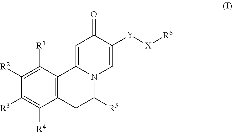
C1([R2])=C([R1])C2=C(C([R4])=C1[R3])CC([R5])N1C2=CC(=O)C([Y][X][R6])=C1
